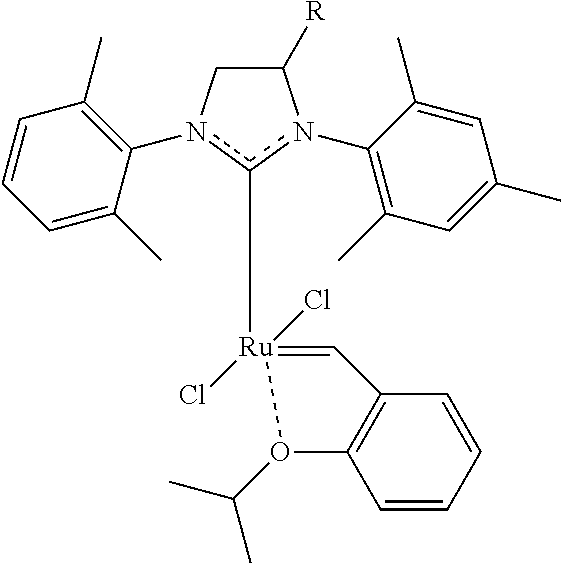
C1=CC=C(C)C(n2c([Ru]3(Cl)(Cl)=CC4=C(C=CC=C4)O3C(C)C)n(C3=C(C)C=C(C)C=C3C)C([R])C2)=C1C
